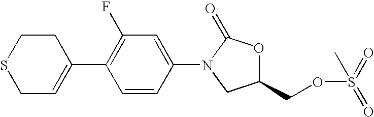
S1CC=C(C2=C(F)C=C(N3CC(COS(=O)(=O)C)OC3=O)C=C2)CC1
